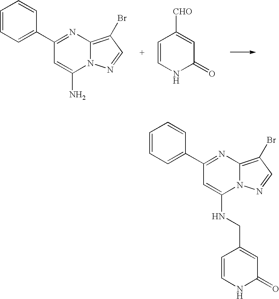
C1=CC=C(C2=NC3=C(Br)C=NN3C(N)=C2)C=C1.C1=CNC(=O)C=C1[CHO].C1=CC=C(C2=NC3=C(Br)C=NN3C(NCC3=CC(=O)NC=C3)=C2)C=C1
